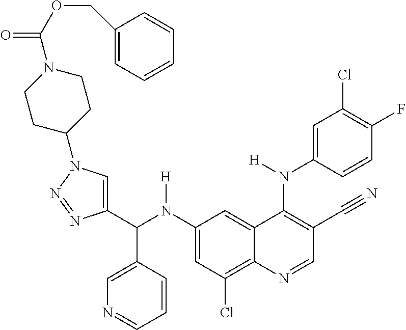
C1(N(C(C2=CN(C3CCN(C(OCC4=CC=CC=C4)=O)CC3)N=N2)C2=CN=CC=C2)[H])=CC(Cl)=C2C(=C1)C(N(C1=CC(Cl)=C(F)C=C1)[H])=C(C#N)C=N2
